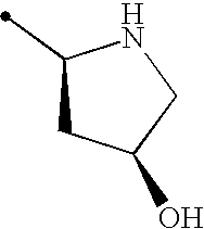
C1(C)CC(O)CN1
